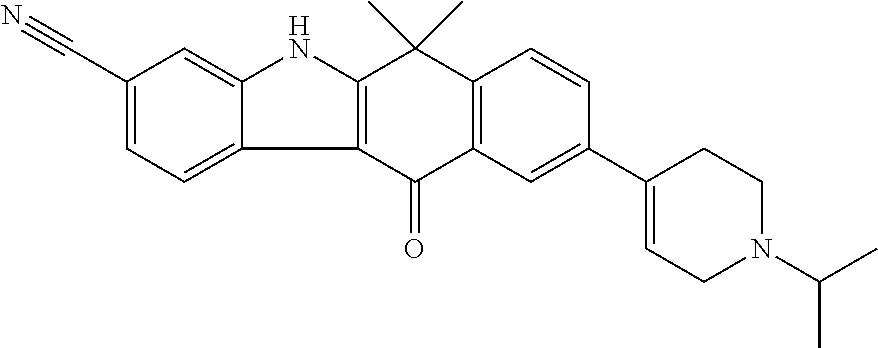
C12=C(C(=O)C3=C(C1(C)C)C=CC(C1=CCN(C(C)C)CC1)=C3)C1=CC=C(C#N)C=C1N2
